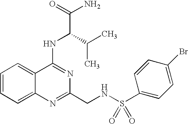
C1=CC=C2C(=C1)C(NC(C(N)=O)C(C)C)=NC(CNS(C1=CC=C(Br)C=C1)(=O)=O)=N2
